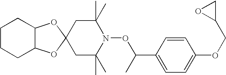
C1CCC2C(C1)OC1(O2)CC(C)(C)N(OC(C)C2=CC=C(OCC3CO3)C=C2)C(C)(C)C1
